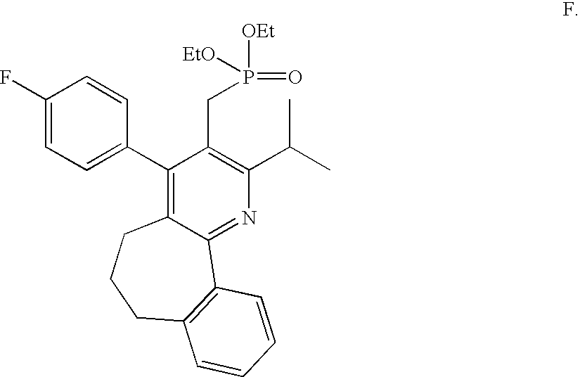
C1(F)=CC=C(C2=C3C(=NC(C(C)C)=C2CP(=O)([OEt])[EtO])C2=C(CCC3)C=CC=C2)C=C1
